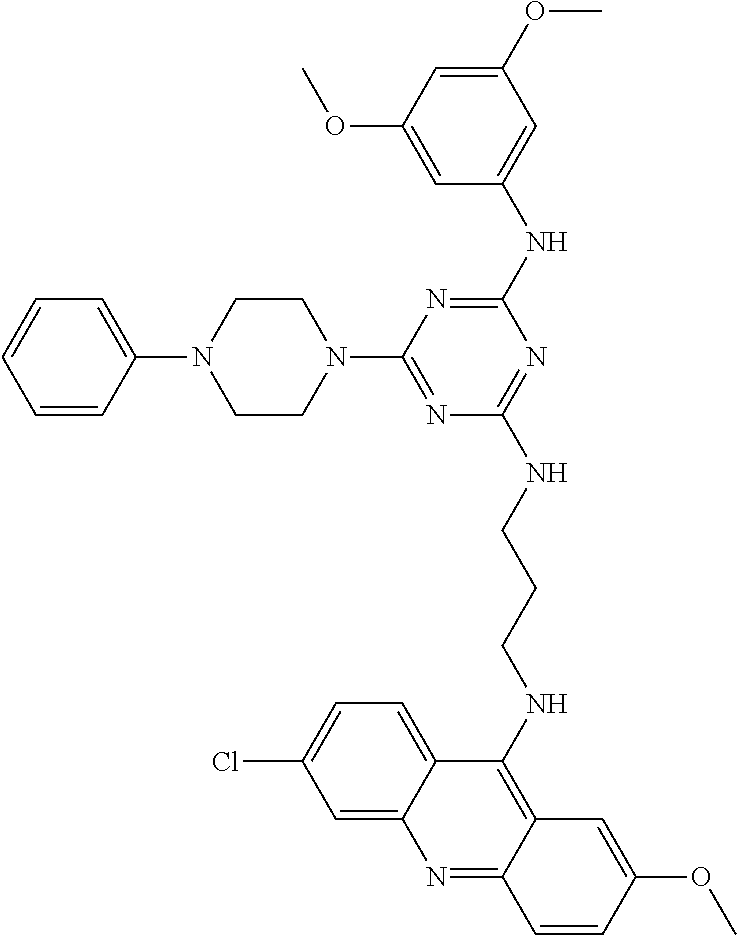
C1(NCCCNC2=NC(NC3=CC(OC)=CC(OC)=C3)=NC(N3CCN(C4=CC=CC=C4)CC3)=N2)=C2C(=NC3=CC(Cl)=CC=C13)C=CC(OC)=C2
